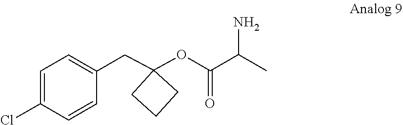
O(C(=O)C(N)C)C1(CC2=CC=C(Cl)C=C2)CCC1
